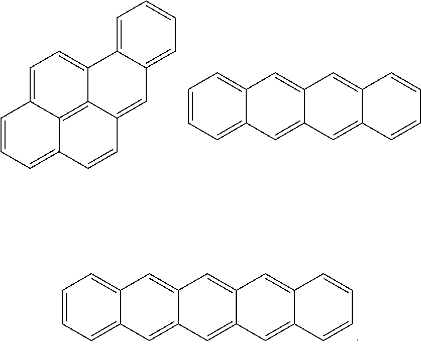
C1=C2C3=C4C(=C1)C1=CC=CC=C1C=C4C=CC3=CC=C2.C1=CC=C2C(=C1)C=C1C(=C2)C=C2C(=C1)C=CC=C2.C1=CC=C2C(=C1)C=C1C(=C2)C=C2C(=C1)C=C1C(=C2)C=CC=C1
